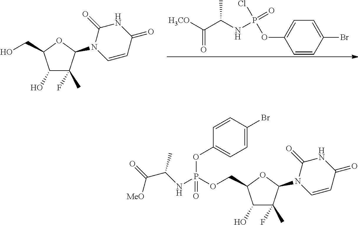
C1(O)C(F)(C)C(N2C=CC(=O)NC2=O)OC1CO.C1=C(OP(NC(C([H3CO])=O)C)(=O)Cl)C=CC(Br)=C1.C1(O)C(F)(C)C(N2C=CC(=O)NC2=O)OC1COP(NC(C(=O)[MeO])C)(=O)OC1=CC=C(Br)C=C1
